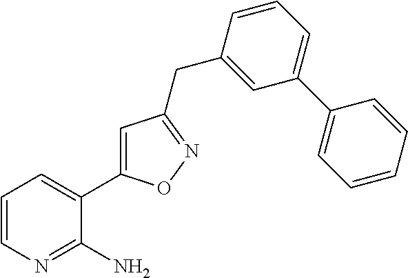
C1=CN=C(N)C(C2=CC(CC3=CC(C4=CC=CC=C4)=CC=C3)=NO2)=C1
